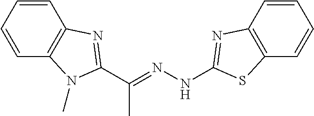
C(=NNC1=NC2=C(C=CC=C2)S1)(C)C1=NC2=C(C=CC=C2)N1C
